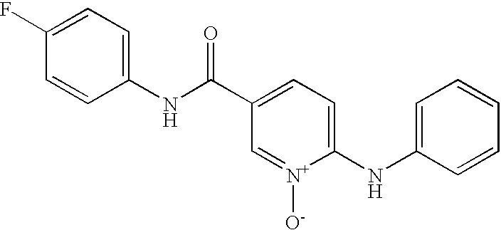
C1=CC(NC(C2=CC=C(NC3=CC=CC=C3)[N+]([O-])=C2)=O)=CC=C1F
